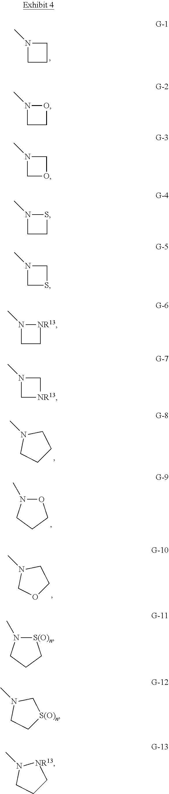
C1CCN1C.CN1CCCC1.O1N(C)CCC1.CN1COCC1.[S(O)n]1N(C)CCC1.CN1CC[S(O)n]C1.CN1CCC[NR13]1.C1CON1C.C1OCN1C.C1CSN1C.C1SCN1C.C1C[NR13]N1C.C1[NR13]CN1C
